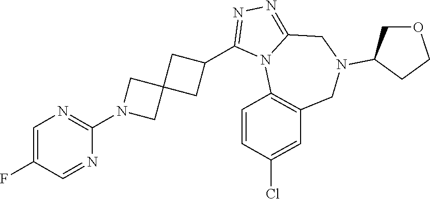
C1=C(F)C=NC(N2CC3(C2)CC(C2=NN=C4N2C2=C(CN(C5COCC5)C4)C=C(Cl)C=C2)C3)=N1
